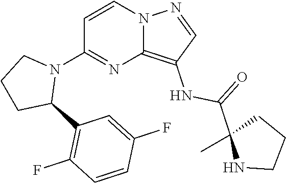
C1(N2CCCC2C2=C(F)C=CC(F)=C2)=NC2=C(NC(=O)C3(C)NCCC3)C=NN2C=C1
